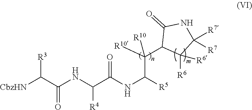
[CbzHN]C(C(NC(C(NC([R5])C([R10])(C1C([R6])([R6])C([R7])([R7])NC1=O)[R10])=O)[R4])=O)[R3]
